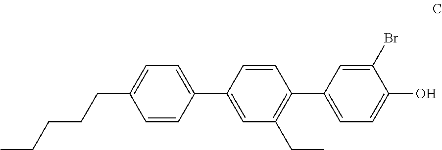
C1=CC(CCCCC)=CC=C1C1=CC(CC)=C(C2=CC=C(O)C(Br)=C2)C=C1
